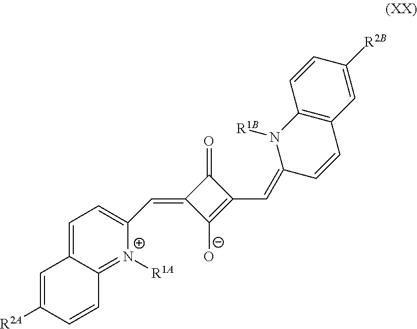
O=C1C(=CC2=CC=C3C(=[N+]2[R1A])C=CC([R2A])=C3)C([O-])=C1C=C1C=CC2=C(N1[R1B])C=CC([R2B])=C2
